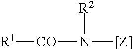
[R1][CO]N([[Z]])[R2]
